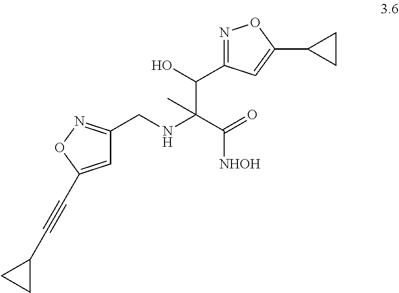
N1=C(C(C(NCC2=NOC(C#CC3CC3)=C2)(C(=O)[NHOH])C)O)C=C(C2CC2)O1
